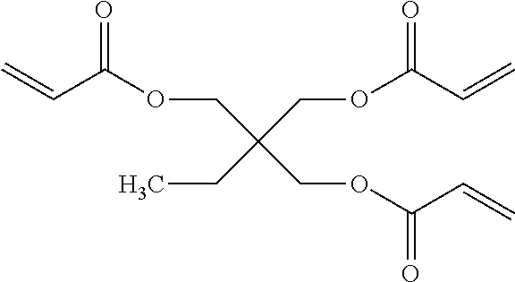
C(OC(C=C)=O)C(COC(C=C)=O)(CC)COC(C=C)=O
